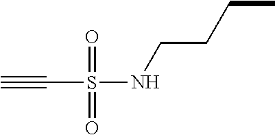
C#CS(NCCCC)(=O)=O
